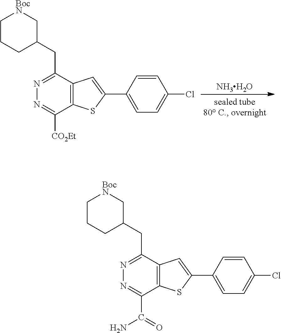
[NH3H2O].C1CCC(CC2=NN=C([CO2Et])C3=C2C=C(C2=CC=C(Cl)C=C2)S3)C[BocN]1.C1CCC(CC2=NN=C(C(N)=O)C3=C2C=C(C2=CC=C(Cl)C=C2)S3)C[BocN]1
